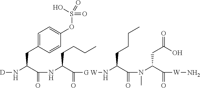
[D]NC(C(NC(C([G W]NC(C(N(C(C([W]N)=O)CC(=O)O)C)=O)CCCC)=O)CCCC)=O)CC1=CC=C(OS(=O)(=O)O)C=C1
